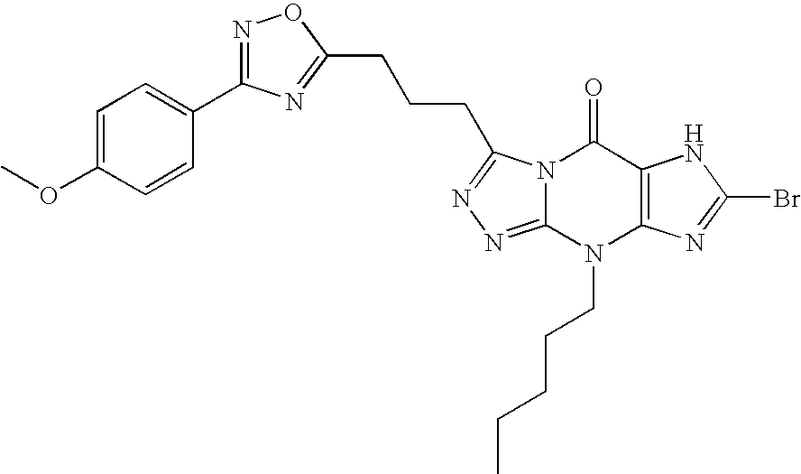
N12C(=NN=C1CCCC1=NC(C3=CC=C(OC)C=C3)=NO1)N(CCCCC)C1=C(C2=O)NC(Br)=N1
